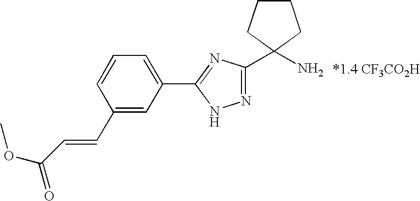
C1(N)(C2=NNC(C3=CC=CC(C=CC(OC)=O)=C3)=N2)CCCC1
